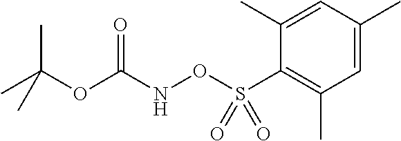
C1=C(C)C(S(ONC(OC(C)(C)C)=O)(=O)=O)=C(C)C=C1C
